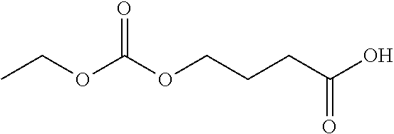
CCOC(OCCCC(O)=O)=O
